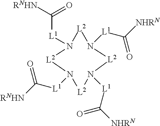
[L1](C([RNHN])=O)N1[L2]N([L1]C(=O)[RNHN])[L2]N([L1]C([NHRN])=O)[L2]N([L1]C([NHRN])=O)[L2]1
